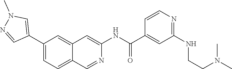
C1(C2=CN(C)N=C2)=CC=C2C(=C1)C=C(NC(C1=CC(NCCN(C)C)=NC=C1)=O)N=C2
